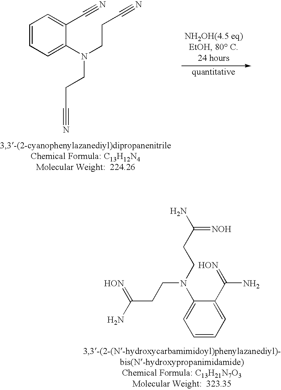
C1=CC=C(C(N)=[HON])C(N(CCC(=[HON])N)CCC(=[NOH])N)=C1.C1=CC=C(N(CCC#N)CCC#N)C(C#N)=C1
